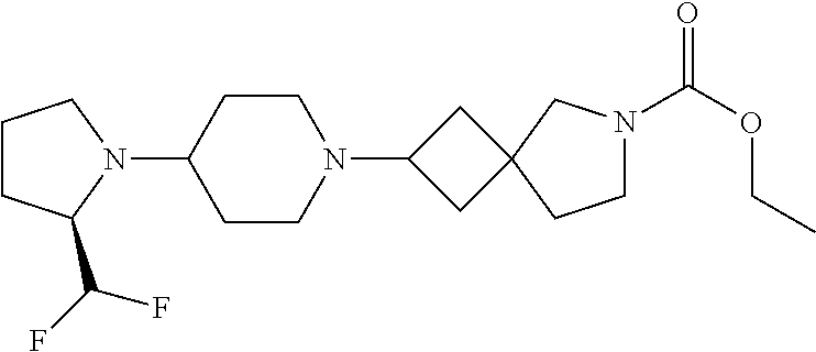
C1CC(C(F)F)N(C2CCN(C3CC4(C3)CCN(C(OCC)=O)C4)CC2)C1
